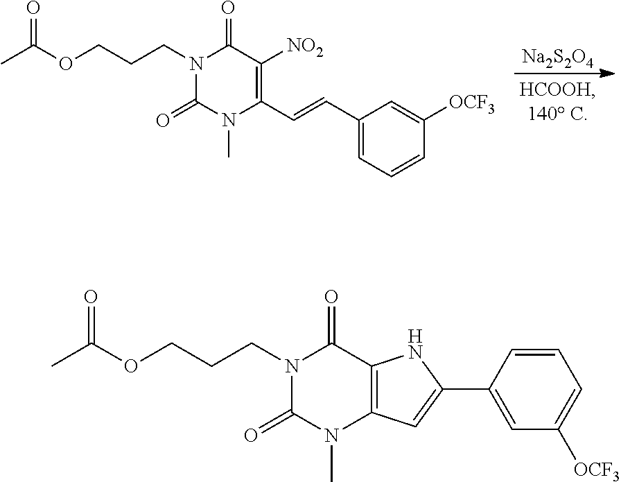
C1(=O)N(CCCOC(C)=O)C(=O)C2=C(N1C)C=C(C1=CC([OCF3])=CC=C1)N2.C1(=O)N(CCCOC(C)=O)C(=O)C([NO2])=C(C=CC2=CC=CC([OCF3])=C2)N1C.[Na2S2O4]
